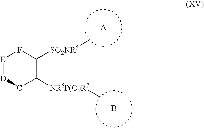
B.[E]1[D]Cc([NR6P(O)R7]C)c([SO2NR5]C)F1
